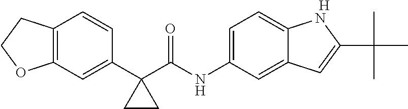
C12=C(C=C(C3(C(NC4=CC=C5C(=C4)C=C(C(C)(C)C)N5)=O)CC3)C=C1)OCC2.[H]
